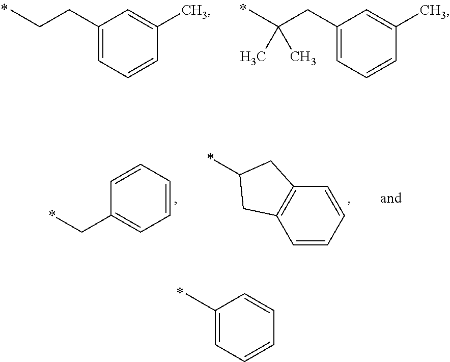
C1(C)=CC=CC=C1.C1(CCC)=CC=CC(C)=C1.C1(CC(C)(C)C)=CC=CC(C)=C1.*CC1=CC=CC=C1.C1=CC=CC2=C1CC(*)C2
